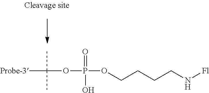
C(COP(=O)(O)OC(C)(C)[Probe-3])CCN[Fl]
